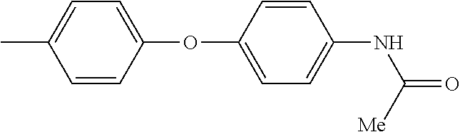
CC1=CC=C(OC2=CC=C(NC(=O)[Me])C=C2)C=C1
